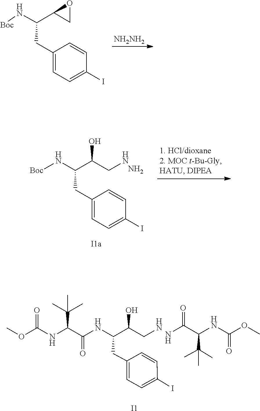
O(C)C(NC(C(NC(CC1=CC=C(I)C=C1)C(O)CN)=O)C(C)(C)C)=O.O(C)C(NC(C(C)(C)C)C(N)=O)=O.[I1].[NH2NH2].C1(CC(N[Boc])C2OC2)=CC=C(I)C=C1.[Boc]NC(C(CN)O)CC1=CC=C(I)C=C1.N
